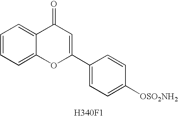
C1=CC=C2C(=C1)C(=O)C=C(C1=CC=C([OSO2NH2])C=C1)O2.[H340F1]
